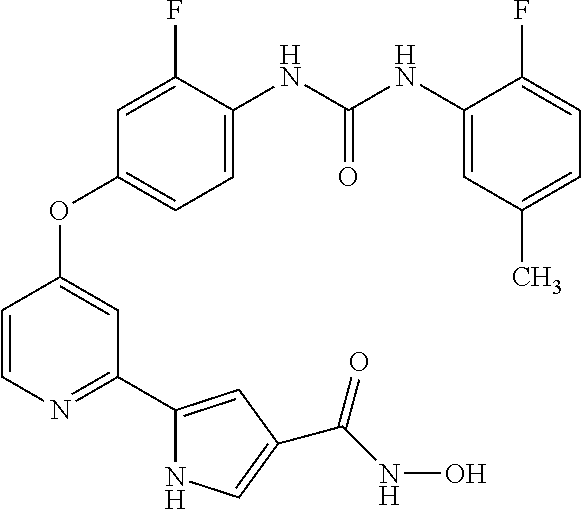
C1=C(NC(NC2=CC(C)=CC=C2F)=O)C(F)=CC(OC2=CC(C3=CC(C(=O)NO)=CN3)=NC=C2)=C1
